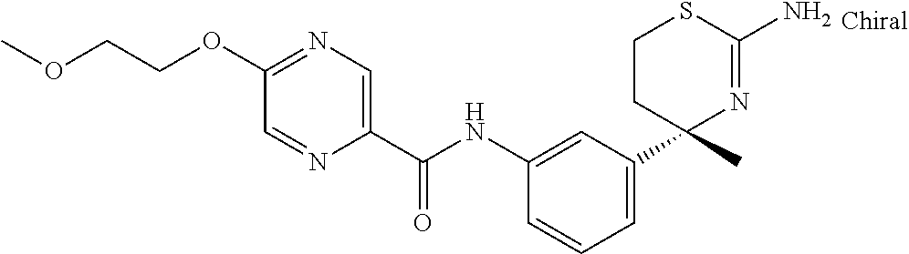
C1(NC(C2=CN=C(OCCOC)C=N2)=O)=CC(C2(C)N=C(N)SCC2)=CC=C1
